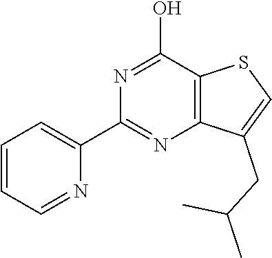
N1=C(O)C2=C(N=C1C1=CC=CC=N1)C(CC(C)C)=CS2
